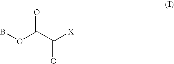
O=C(C(=O)[X])OB
